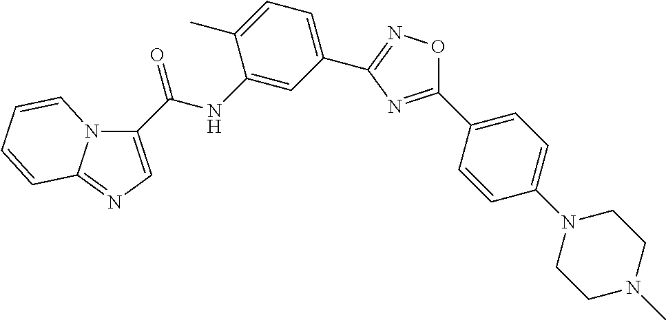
C(NC1=CC(C2=NOC(C3=CC=C(N4CCN(C)CC4)C=C3)=N2)=CC=C1C)(=O)C1=CN=C2N1C=CC=C2
